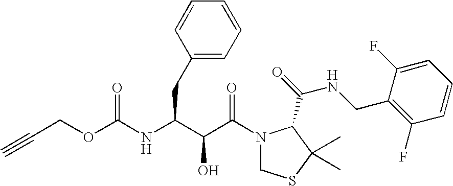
O(C(NC(C(C(=O)N1CSC(C)(C)C1C(NCC1=C(F)C=CC=C1F)=O)O)CC1=CC=CC=C1)=O)CC#C
